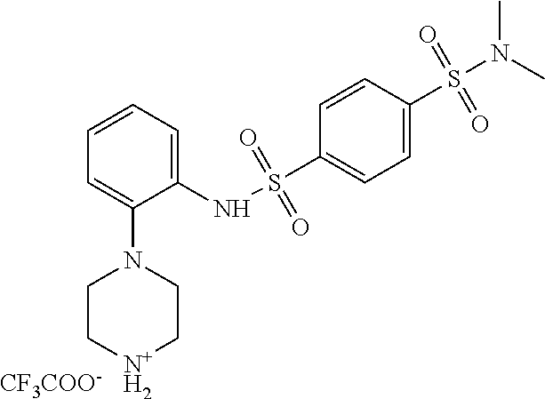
C1=CC=C(NS(C2=CC=C(S(N(C)C)(=O)=O)C=C2)(=O)=O)C(N2CC[N+H2]CC2)=C1.[CF3COO-]
